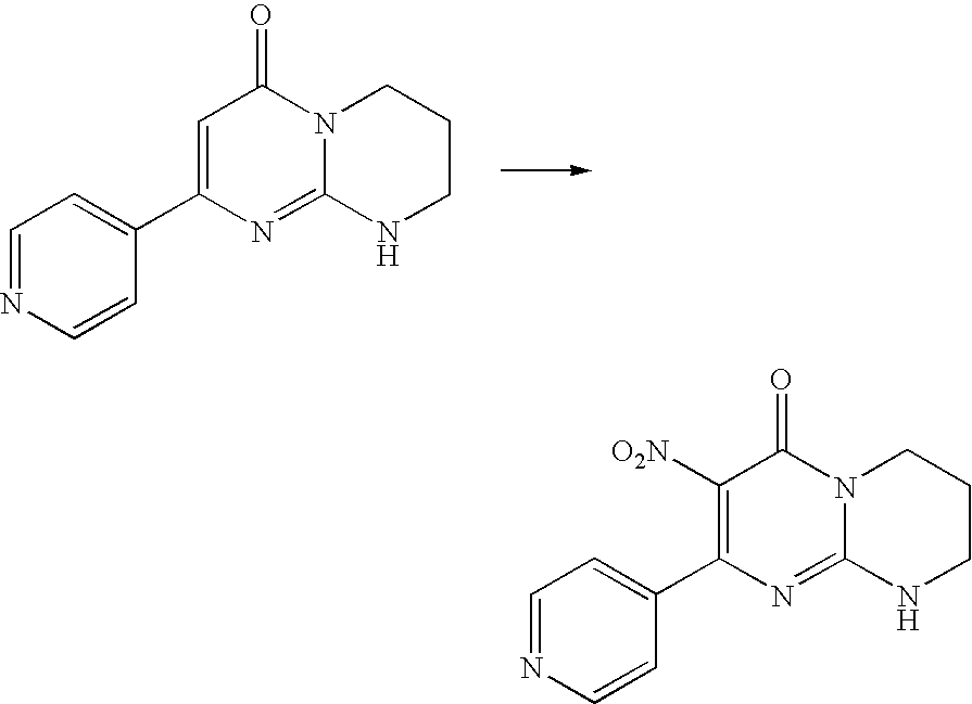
C1=NC=CC(C2=CC(=O)N3C(=N2)NCCC3)=C1.C1=NC=CC(C2=C([O2N])C(=O)N3C(=N2)NCCC3)=C1
